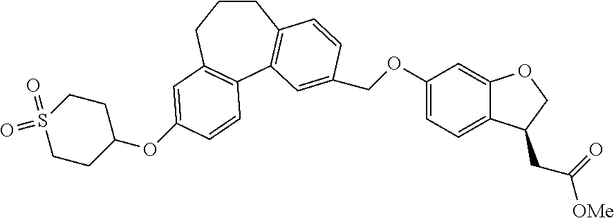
C1CCC2=C(C3=C1C=CC(COC1=CC=C4C(=C1)OCC4CC([OMe])=O)=C3)C=CC(OC1CCS(=O)(=O)CC1)=C2
